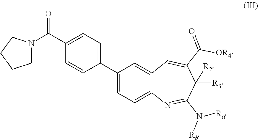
C1(C2=CC=C(C(=O)N3CCCC3)C=C2)=CC=C2C(=C1)C=C(C(=O)[OR4])C([R3])([R2])C(N([Rb])[Ra])=N2
